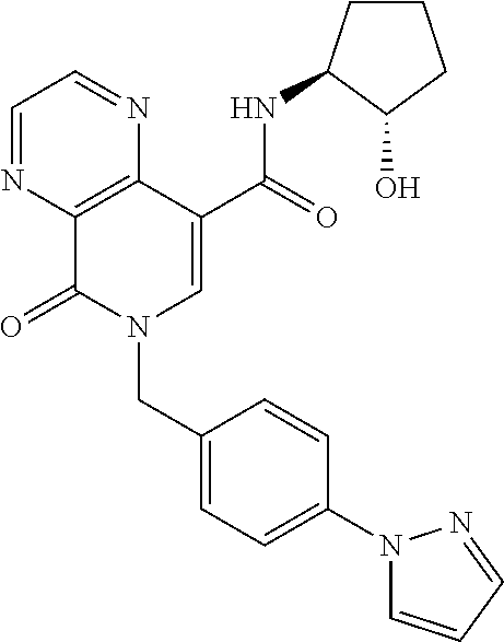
C1=NC2=C(N=C1)C(C(=O)NC1CCCC1O)=CN(CC1=CC=C(N3C=CC=N3)C=C1)C2=O
